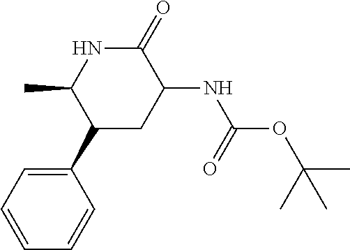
C1(C2CC(NC(=O)OC(C)(C)C)C(=O)NC2C)=CC=CC=C1
